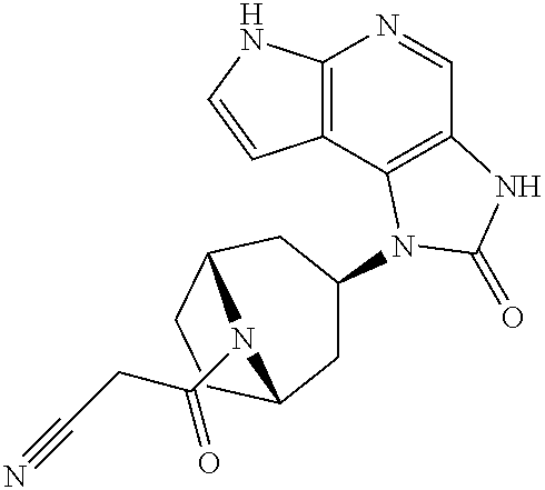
C12=C(C3=C(C=N1)NC(=O)N3C1CC3CCC(C1)N3C(=O)CC#N)C=CN2
